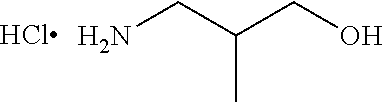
NCC(CO)C
